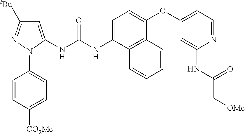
C1=CC([CO2Me])=CC=C1N1C(NC(NC2=CC=C(OC3=CC=NC(NC(C[OMe])=O)=C3)C3=C2C=CC=C3)=O)=CC([tBu])=N1
